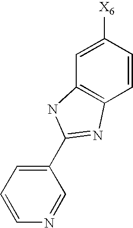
C1=C([X6])C=CC2=C1NC(C1=CC=CN=C1)=N2
